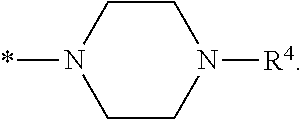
C1CN([R4])CCN1*
